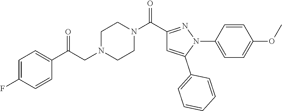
C1=C(F)C=CC(C(CN2CCN(C(C3=NN(C4=CC=C(OC)C=C4)C(C4=CC=CC=C4)=C3)=O)CC2)=O)=C1
